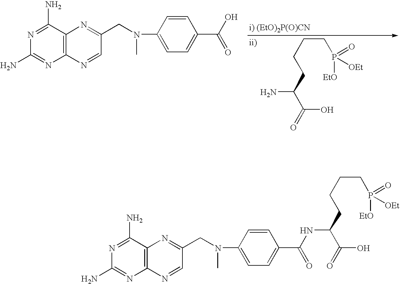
N1=C(N)C2=C(N=C1N)N=CC(CN(C)C1=CC=C(C(=O)O)C=C1)=N2.NC(CCCCP(=O)([EtO])[OEt])C(=O)O.N1=C(N)C2=C(N=C1N)N=CC(CN(C)C1=CC=C(C(=O)NC(CCCCP(=O)([EtO])[OEt])C(=O)O)C=C1)=N2
